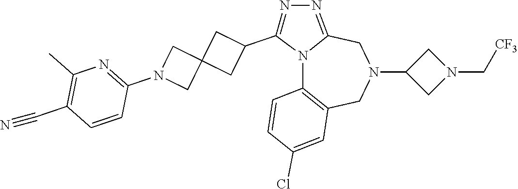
N12C3=C(CN(C4CN(C[CF3])C4)CC1=NN=C2C1CC2(C1)CN(C1=NC(C)=C(C#N)C=C1)C2)C=C(Cl)C=C3
